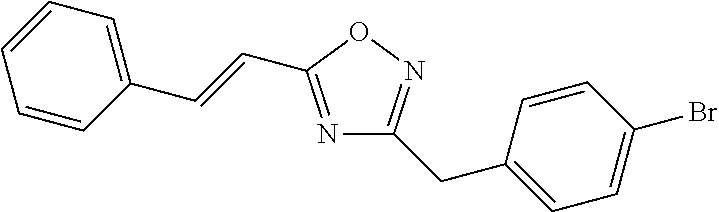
C1(CC2=CC=C(Br)C=C2)=NOC(C=CC2=CC=CC=C2)=N1
